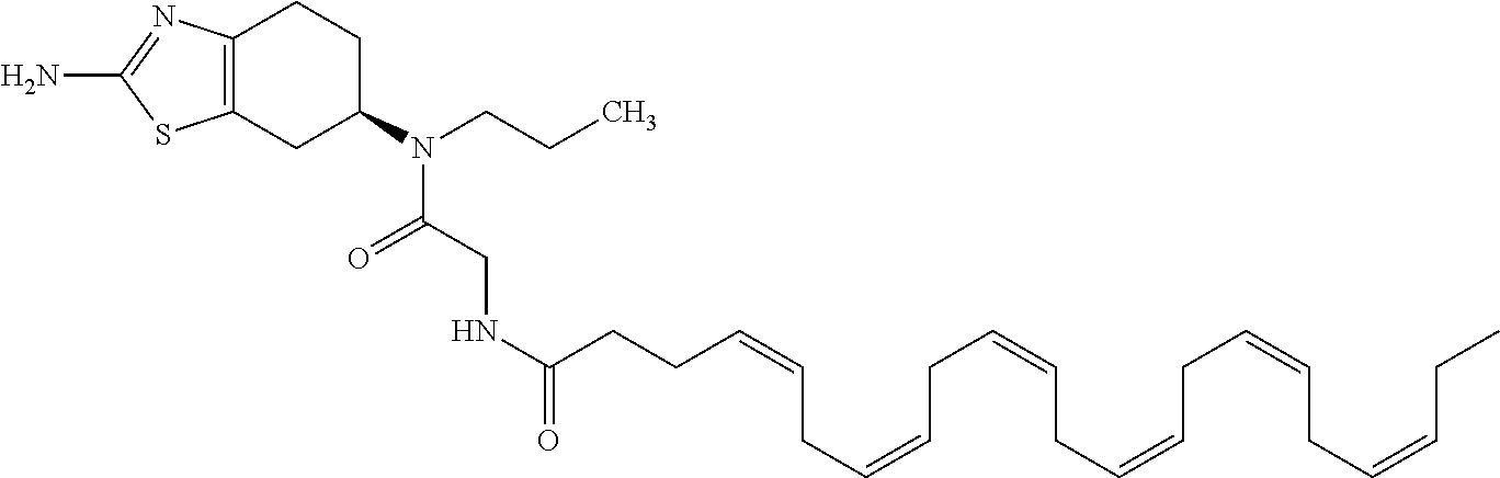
C12=C(CC(N(CCC)C(CNC(CCC=CCC=CCC=CCC=CCC=CCC=CCC)=O)=O)CC1)SC(N)=N2
